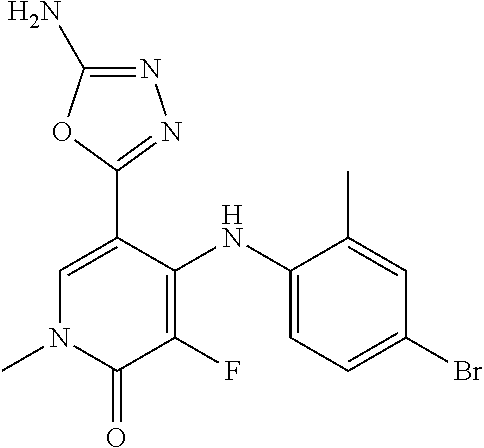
C1(NC2=CC=C(Br)C=C2C)=C(F)C(=O)N(C)C=C1C1=NN=C(N)O1
